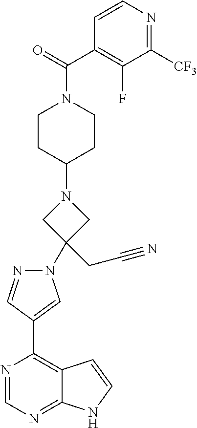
N1(C2(CC#N)CN(C3CCN(C(=O)C4=C(F)C([CF3])=NC=C4)CC3)C2)N=CC(C2=C3C(=NC=N2)NC=C3)=C1
